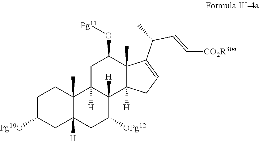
C1C([Pg10O])CC2([H])C(C)(C1)C1([H])C([H])(C([OPg12])C2)C2([H])C(C)(C(O[Pg11])C1)C(C(C=C[CO2R30a])C)=CC2
